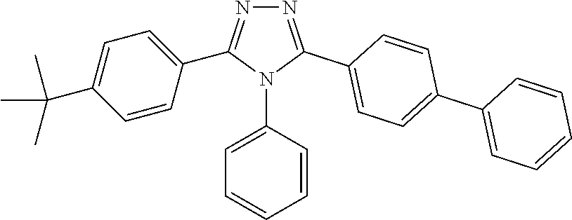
CC(C)(C)C1=CC=C(C2=NN=C(C3=CC=C(C4=CC=CC=C4)C=C3)N2C2=CC=CC=C2)C=C1
